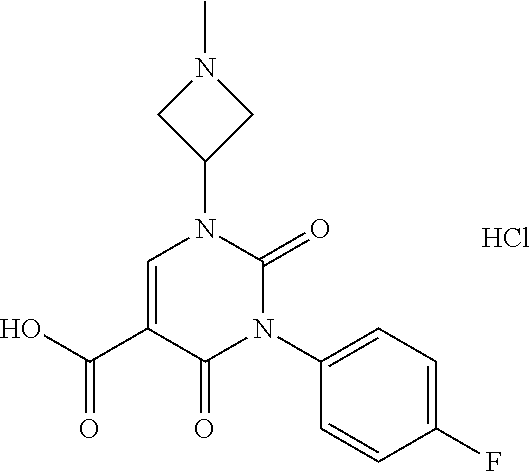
C1=C(C(O)=O)C(=O)N(C2=CC=C(F)C=C2)C(=O)N1C1CN(C)C1.Cl
